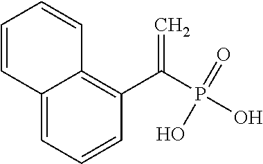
C12=CC=CC(C(P(O)(=O)O)=C)=C1C=CC=C2
